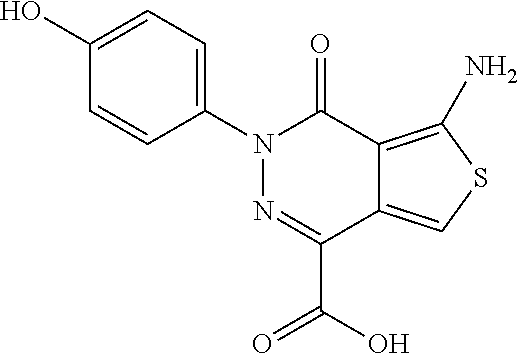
C1=C(O)C=CC(N2N=C(C(=O)O)C3=CSC(N)=C3C2=O)=C1
